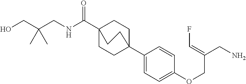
N(C(C12CCC(C3=CC=C(OCC(CN)=CF)C=C3)(CC1)CC2)=O)CC(CO)(C)C
